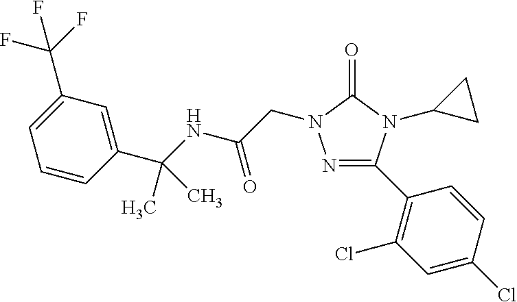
N1=C(C2=C(Cl)C=C(Cl)C=C2)N(C2CC2)C(=O)N1CC(=O)NC(C)(C1=CC(C(F)(F)F)=CC=C1)C
